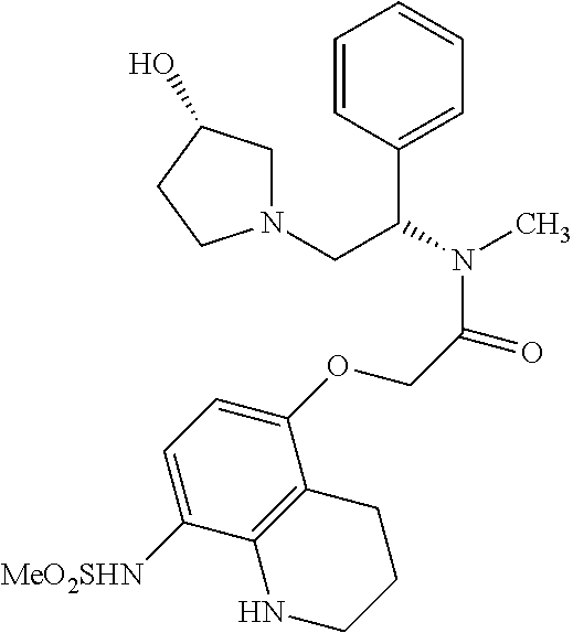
C1=CC(C(CN2CC(O)CC2)N(C)C(COC2=CC=C([MeO2SHN])C3=C2CCCN3)=O)=CC=C1
